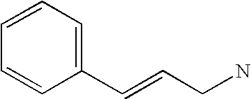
C1(C=CCN)=CC=CC=C1
